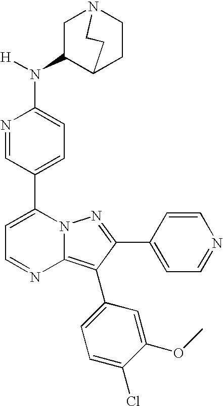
N1=CC(C2=CC=NC3=C(C4=CC=C(Cl)C(OC)=C4)C(C4=CC=NC=C4)=NN23)=CC=C1N([H])C1CN2CCC1CC2
